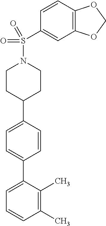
C1(C)=C(C)C(C2=CC=C(C3CCN(S(C4=CC5=C(C=C4)OCO5)(=O)=O)CC3)C=C2)=CC=C1
